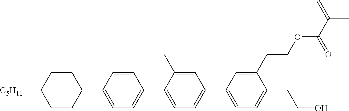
C1CC([C5H11])CCC1C1=CC=C(C2=CC=C(C3=CC=C(CCO)C(CCOC(C(=C)C)=O)=C3)C=C2C)C=C1
